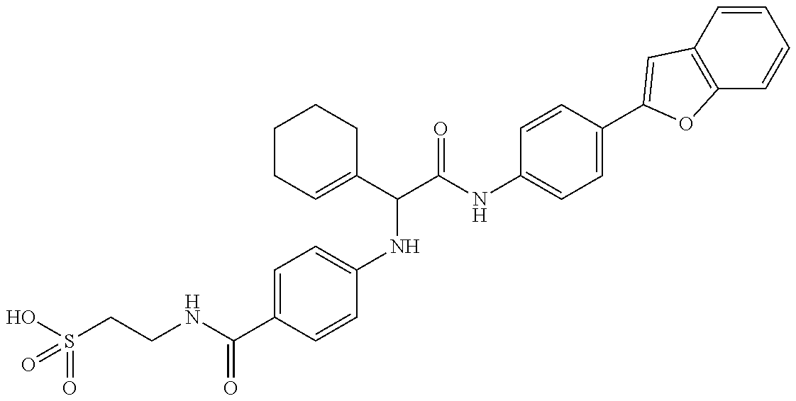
OS(CCNC(C1=CC=C(NC(C(NC2=CC=C(C3=CC4=C(C=CC=C4)O3)C=C2)=O)C2=CCCCC2)C=C1)=O)(=O)=O
